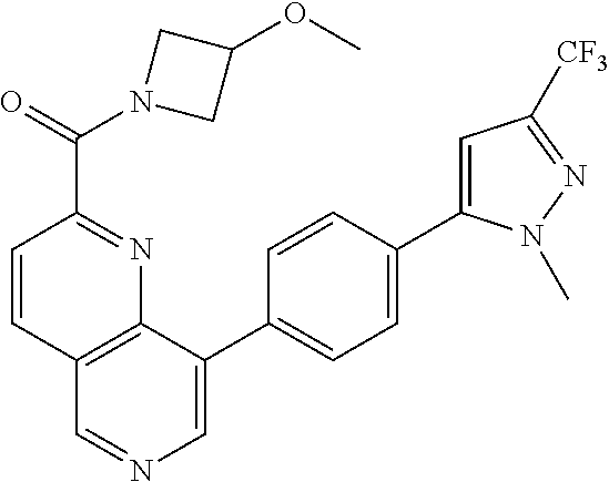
C1=CC(C(N2CC(OC)C2)=O)=NC2=C1C=NC=C2C1=CC=C(C2=CC([CF3])=NN2C)C=C1
